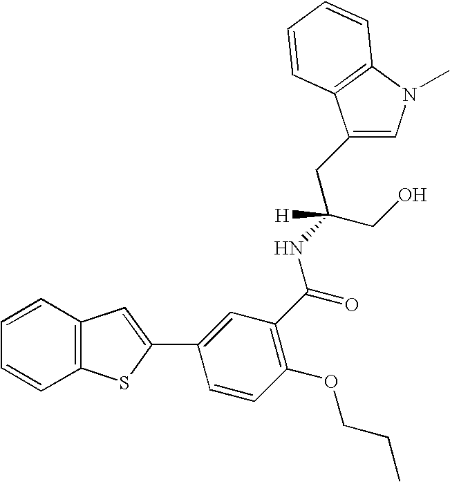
C1(CC(CO)(NC(=O)C2=C(OCCC)C=CC(C3=CC4=C(S3)C=CC=C4)=C2)[H])=CN(C)C2=C1C=CC=C2
